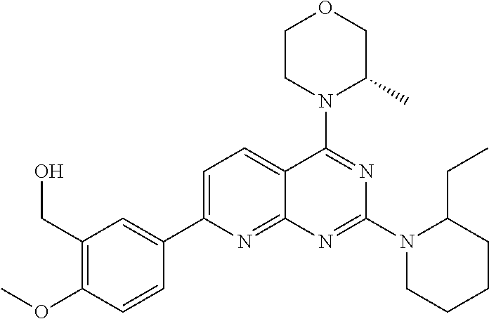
C1=C(C2=CC(CO)=C(OC)C=C2)N=C2C(=C1)C(N1C(C)COCC1)=NC(N1CCCCC1CC)=N2
